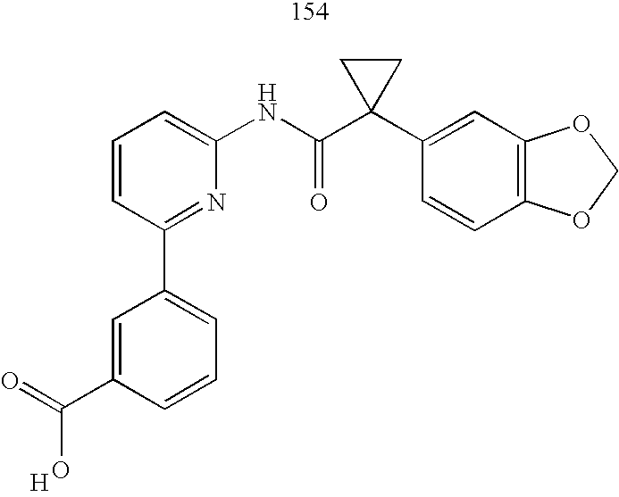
C1=CC=C(NC(C2(C3=CC4=C(C=C3)OCO4)CC2)=O)N=C1C1=CC=CC(C(=O)O)=C1.[H]
